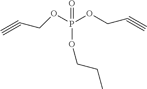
C#CCOP(OCC#C)(OCCC)=O
